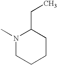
N1(C)CCCCC1CC
